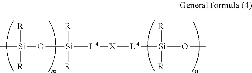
C[Si]([R])([R])O[Si]([R])([R])[LA][X][LA][Si](OC)([R])[R]
